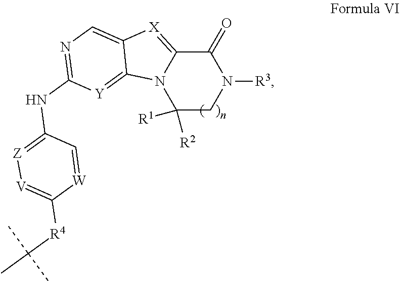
N1([R3])C(=O)C2=[X]C3=CN=C(NC4=[Z][V]=C([R4]C(C)(C)C)[W]=C4)[Y]=C3N2C([R1])([R2])C1
